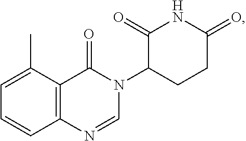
C1=C(C)C2=C(C=C1)N=CN(C1CCC(=O)NC1=O)C2=O
